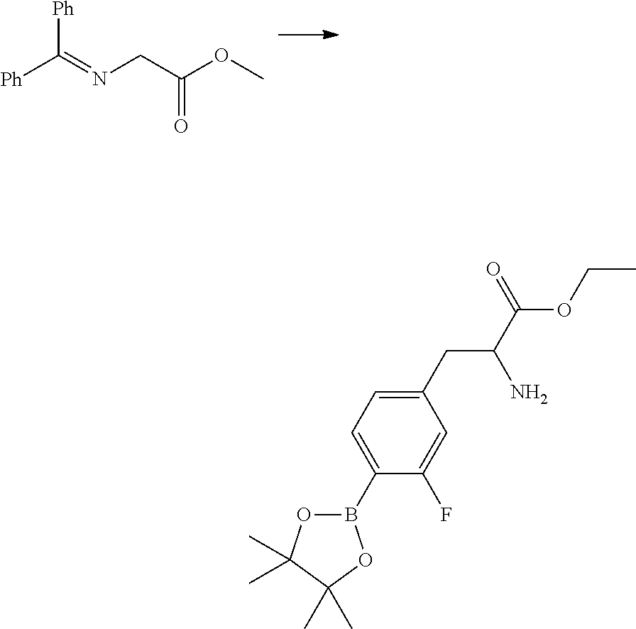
[Ph]C(=NCC(OC)=O)[Ph].C1(CC(C(=O)OCC)N)=CC=C(B2OC(C)(C)C(C)(C)O2)C(F)=C1
